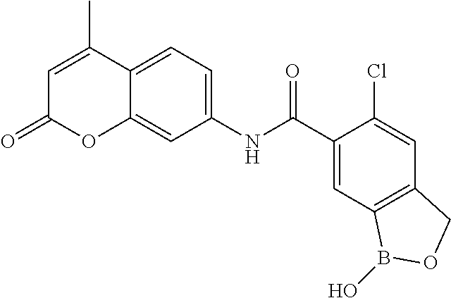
C1=C2C(=CC(NC(C3=CC4=C(C=C3Cl)COB4O)=O)=C1)OC(=O)C=C2C
